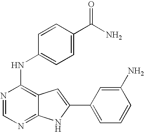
N1=CN=C2C(=C1NC1=CC=C(C(=O)N)C=C1)C=C(C1=CC=CC(N)=C1)N2
